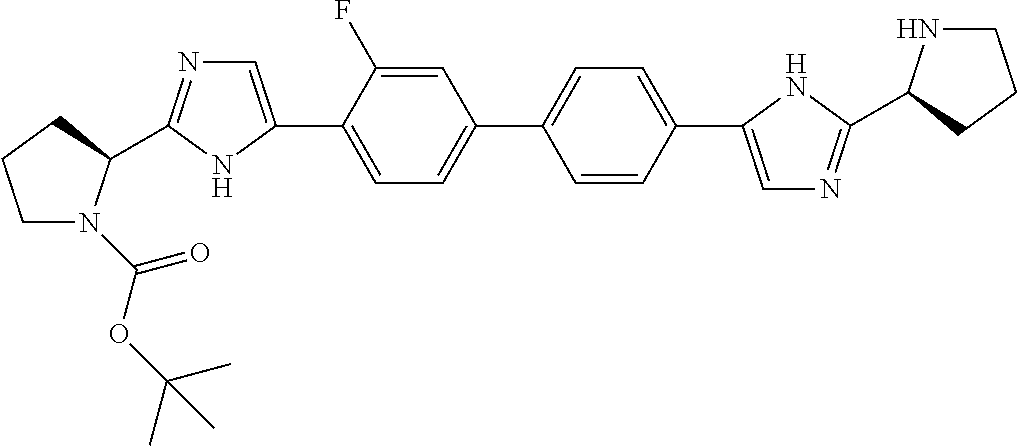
C1=C(F)C(C2=CN=C(C3N(C(OC(C)(C)C)=O)CCC3)N2)=CC=C1C1=CC=C(C2=CN=C(C3NCCC3)N2)C=C1
